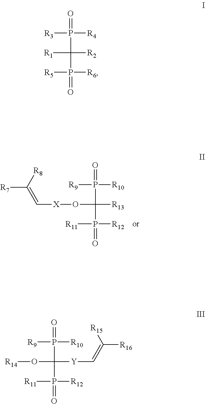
[R9]P(=O)([R10])C(O[X]C=C([R7])[R8])([R13])P([R11])([R12])=O.[R10]P(=O)([R9])C(O[R14])(P([R12])([R11])=O)[Y]C=C([R15])[R16].[R3]P(=O)([R4])C([R1])([R2])P([R5])([R6])=O
